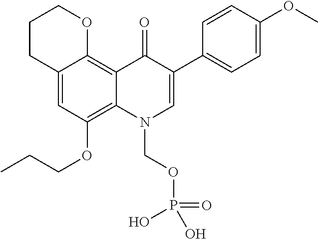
C12=CC(OCCC)=C3C(=C1OCCC2)C(=O)C(C1=CC=C(OC)C=C1)=CN3COP(O)(=O)O
